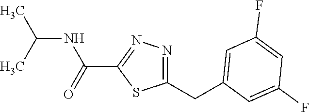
C1(C(NC(C)C)=O)=NN=C(CC2=CC(F)=CC(F)=C2)S1
